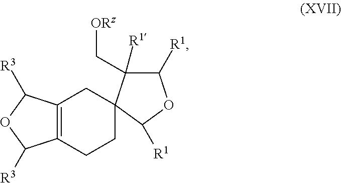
C12=C(CCC3(C1)C([R1])(C[ORz])C([R1])OC3[R1])C([R3])OC2[R3]
